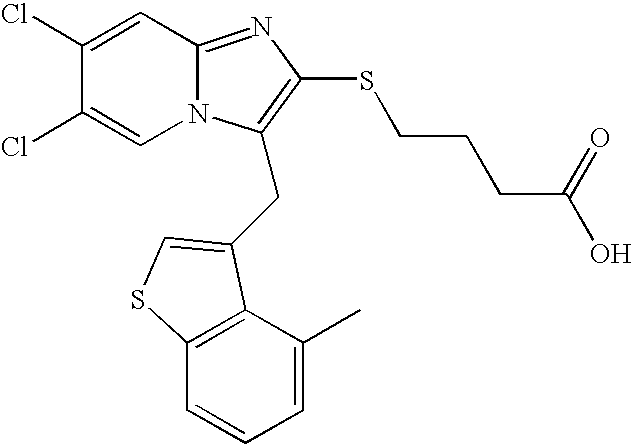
C1(Cl)=CC2=NC(SCCCC(O)=O)=C(CC3=CSC4=C3C(C)=CC=C4)N2C=C1Cl
